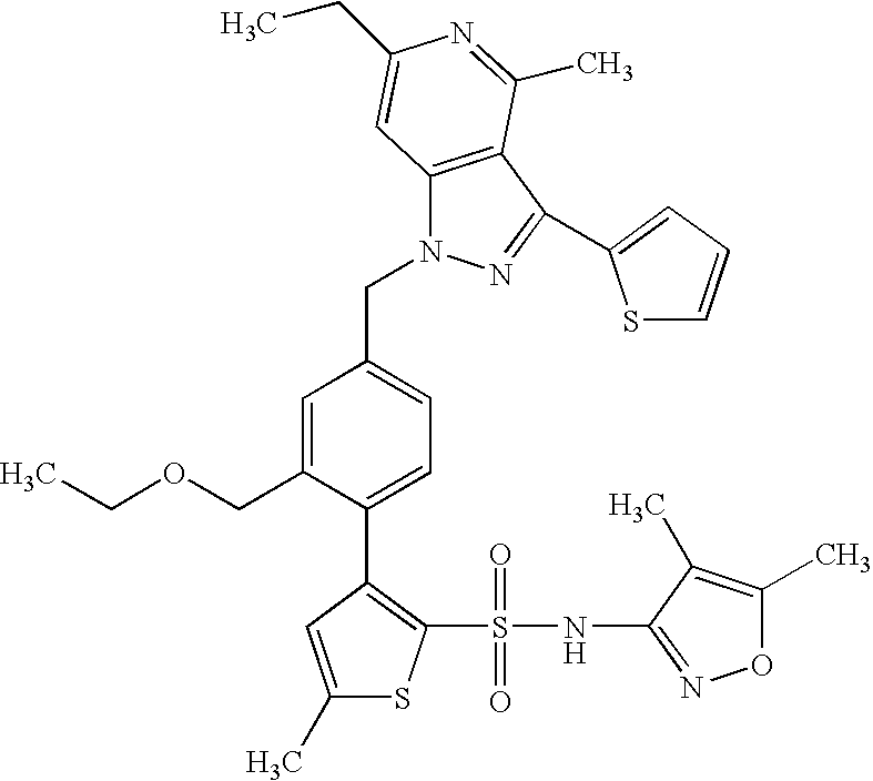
C1(C)=CC(C2=CC=C(CN3C4=C(C(C5=CC=CS5)=N3)C(C)=NC(CC)=C4)C=C2COCC)=C(S(NC2=NOC(C)=C2C)(=O)=O)S1
